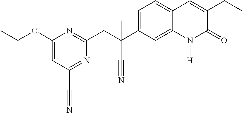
C1(CC(C#N)(C2=CC=C3C(=C2)N([H])C(=O)C(CC)=C3)C)=NC(OCC)=CC(C#N)=N1
